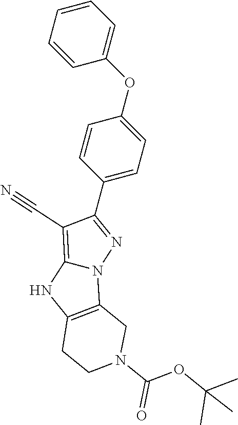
C1=CC=CC=C1OC1=CC=C(C2=NN3C(=C2C#N)NC2=C3CN(C(OC(C)(C)C)=O)CC2)C=C1
